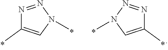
N1=NN(C)C=C1C.N1=NN(C)C=C1C
